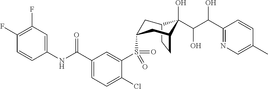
C12CCC(CC(S(C3=CC(C(NC4=CC(F)=C(F)C=C4)=O)=CC=C3Cl)(=O)=O)C1)C2(O)C(C(O)C1=NC=C(C)C=C1)O
